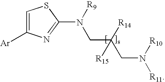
C1=C([Ar])N=C(N([R9])CC(CN([R10])[R11])([R15])[R14])S1
